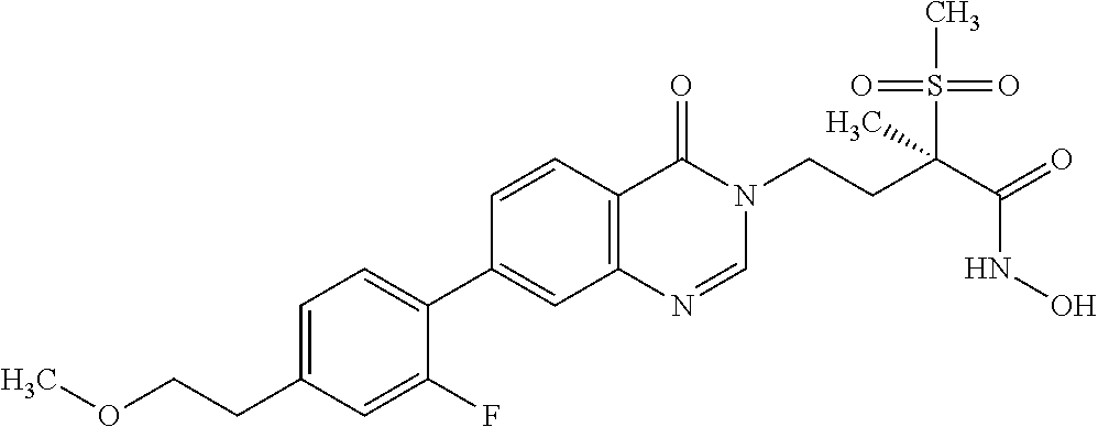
C1(C2=CC3=C(C=C2)C(=O)N(CCC(C(=O)NO)(S(C)(=O)=O)C)C=N3)=CC=C(CCOC)C=C1F
